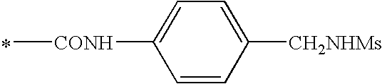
*.C[CONH]C1=CC=C([CH2NHMs])C=C1
